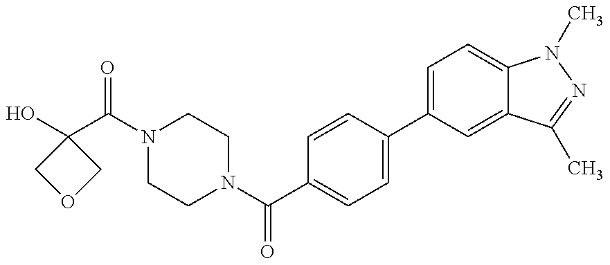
OC1(C(N2CCN(C(C3=CC=C(C4=CC=C5C(=C4)C(C)=NN5C)C=C3)=O)CC2)=O)COC1
